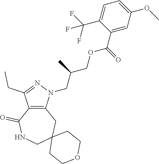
C12=C(N(CC(COC(C3=CC(OC)=CC=C3C(F)(F)F)=O)C)N=C1CC)CC1(CNC2=O)CCOCC1
